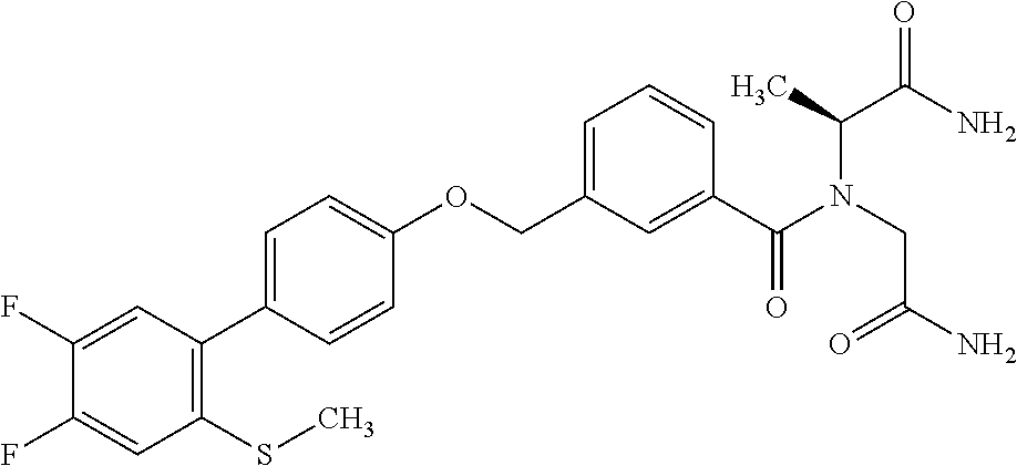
C1(F)=CC(C2=CC=C(OCC3=CC=CC(C(N(CC(N)=O)C(C(=O)N)C)=O)=C3)C=C2)=C(SC)C=C1F
